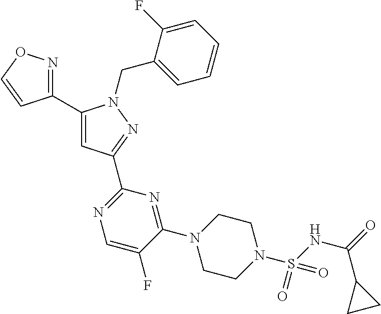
C1(C2=CC(C3=NC=C(F)C(N4CCN(S(NC(=O)C5CC5)(=O)=O)CC4)=N3)=NN2CC2=CC=CC=C2F)=NOC=C1
